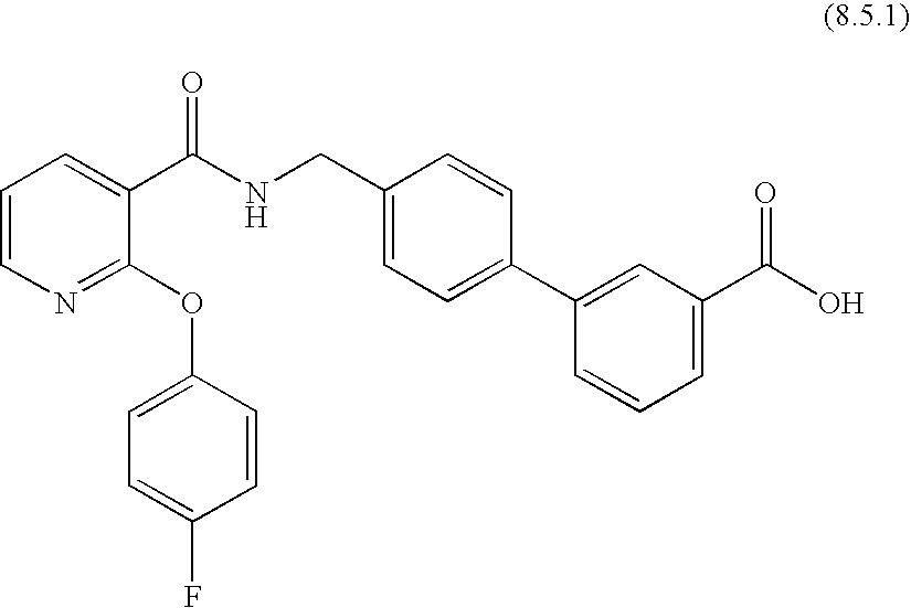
C1(CNC(C2=CC=CN=C2OC2=CC=C(F)C=C2)=O)=CC=C(C2=CC(C(O)=O)=CC=C2)C=C1
